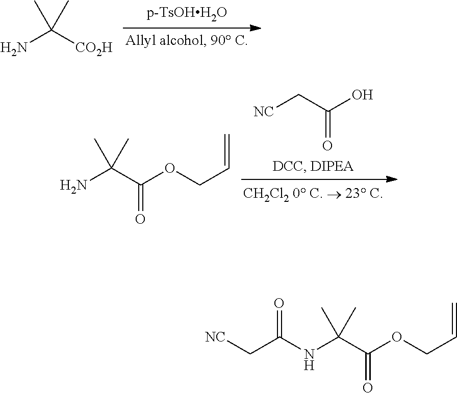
NC([CO2H])(C)C.[NC]CC(O)=O.NC(C(OCC=C)=O)(C)C.N(C(C(OCC=C)=O)(C)C)C(C[NC])=O
